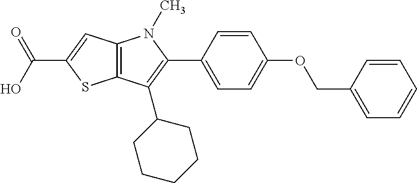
C(C1=CC2=C(S1)C(C1CCCCC1)=C(C1=CC=C(OCC3=CC=CC=C3)C=C1)N2C)(O)=O
